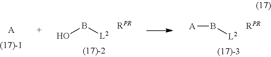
[A].OB[L2].[RPR].[RPR].B([L2])[A]
